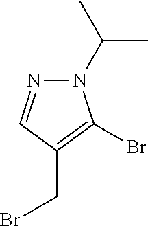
N1(C(C)C)N=CC(CBr)=C1Br
